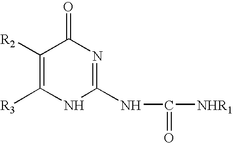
C1([R2])=C([R3])NC(NC([NHR1])=O)=NC1=O
